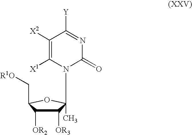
C1([X2])=C([X1])N(C2(C)C([OR3])C([OR2])C(C[R1O])O2)C(=O)N=C1[Y]
